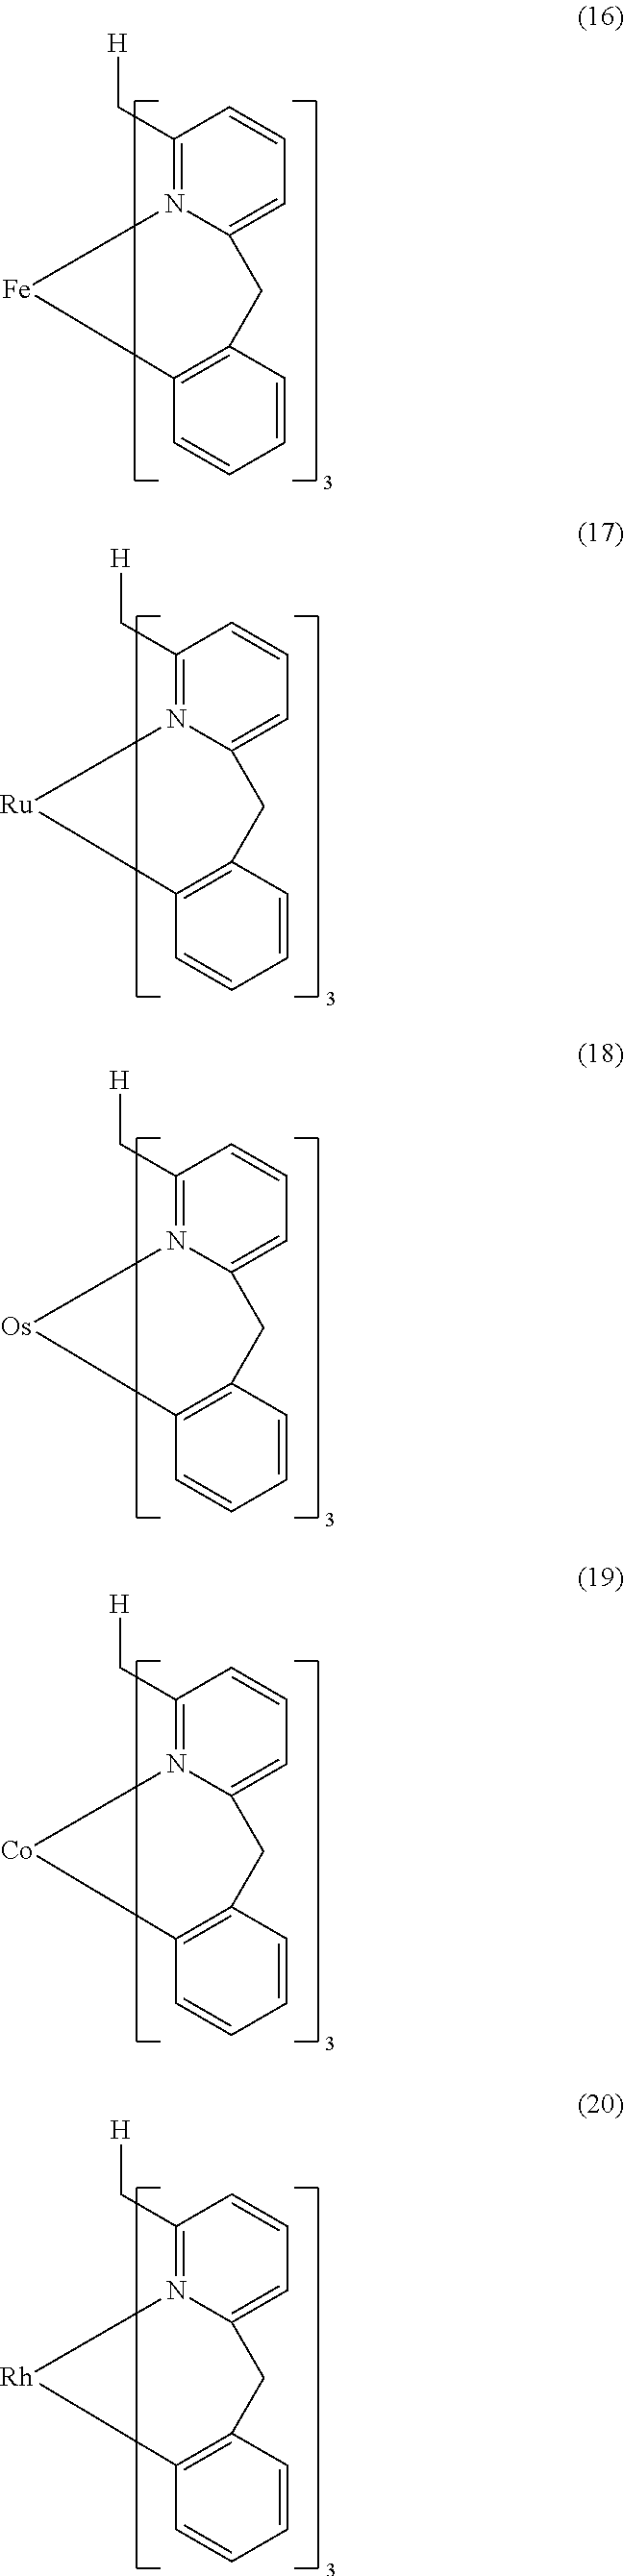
C1(C[H])=N2C(=CC=C1)CC1=C(C=CC=C1)[Fe]2.C1(C[H])=N2C(=CC=C1)CC1=C(C=CC=C1)[Ru]2.C1(C[H])=N2C(=CC=C1)CC1=C(C=CC=C1)[Os]2.C1(C[H])=N2C(=CC=C1)CC1=C(C=CC=C1)[Co]2.C1(C[H])=N2C(=CC=C1)CC1=C(C=CC=C1)[Rh]2
